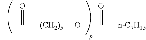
CC(=O)[(CH2)5]OC(=O)[n-C7H15]
